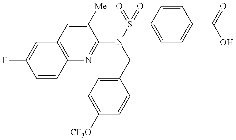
C1(N(S(=O)(C2=CC=C(C(=O)O)C=C2)=O)CC2=CC=C([CF3O])C=C2)=NC2=C(C=C1[Me])C=C(F)C=C2
